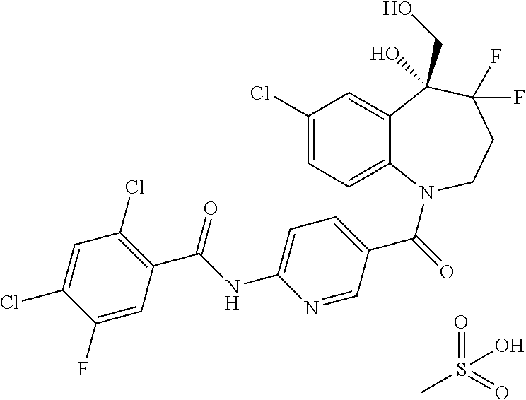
C12=CC(Cl)=CC=C1N(C(=O)C1=CC=C(NC(C3=C(Cl)C=C(Cl)C(F)=C3)=O)N=C1)CCC(F)(F)C2(CO)O.CS(=O)(=O)O
